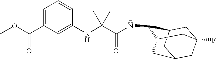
N(C1C2CC3(F)CC(CC1C3)C2)C(C(NC1=CC(C(OC)=O)=CC=C1)(C)C)=O
